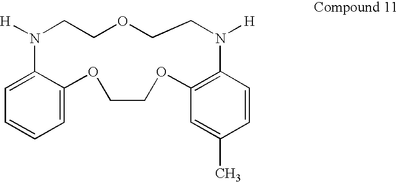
C1=CC=C2C(=C1)N([H])CCOCCN([H])C1=C(OCCO2)C=C(C)C=C1
